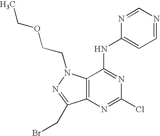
C12=C(N=C(Cl)N=C1NC1=CC=NC=N1)C(CBr)=NN2CCOCC
